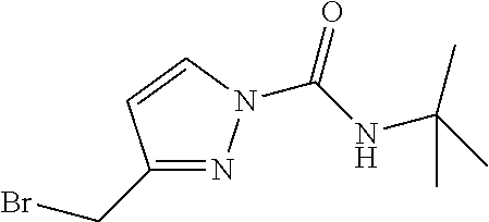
C1(CBr)=NN(C(NC(C)(C)C)=O)C=C1
